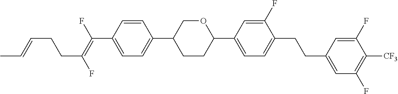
C1=CC(C(=C(F)CCC=CC)F)=CC=C1C1CCC(C2=CC=C(CCC3=CC(F)=C([CF3])C(F)=C3)C(F)=C2)OC1
